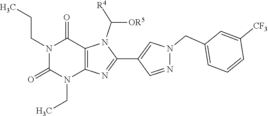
N1(CCC)C(=O)N(CC)C2=C(C1=O)N(C([R4])[OR5])C(C1=CN(CC3=CC=CC([CF3])=C3)N=C1)=N2
